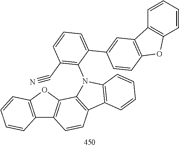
C12=C(OC3=C1C=CC1=C3N(C3=C(C#N)C=CC=C3C3=CC4=C(C=C3)OC3=C4C=CC=C3)C3=C1C=CC=C3)C=CC=C2
